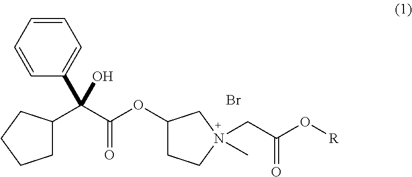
C1C(C(C(OC2CCN(CC(O[R])=O)(C)C2)=O)(C2=CC=CC=C2)O)CCC1.Br
